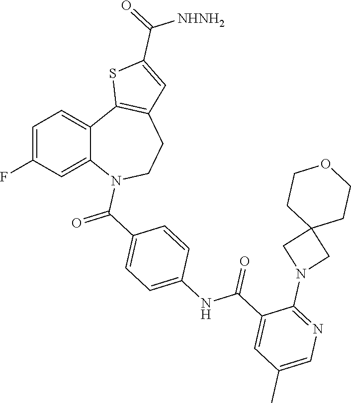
C1=C(F)C=C2C(=C1)C1=C(CCN2C(C2=CC=C(NC(C3=CC(C)=CN=C3N3CC4(C3)CCOCC4)=O)C=C2)=O)C=C(C(=O)[NHNH2])S1
